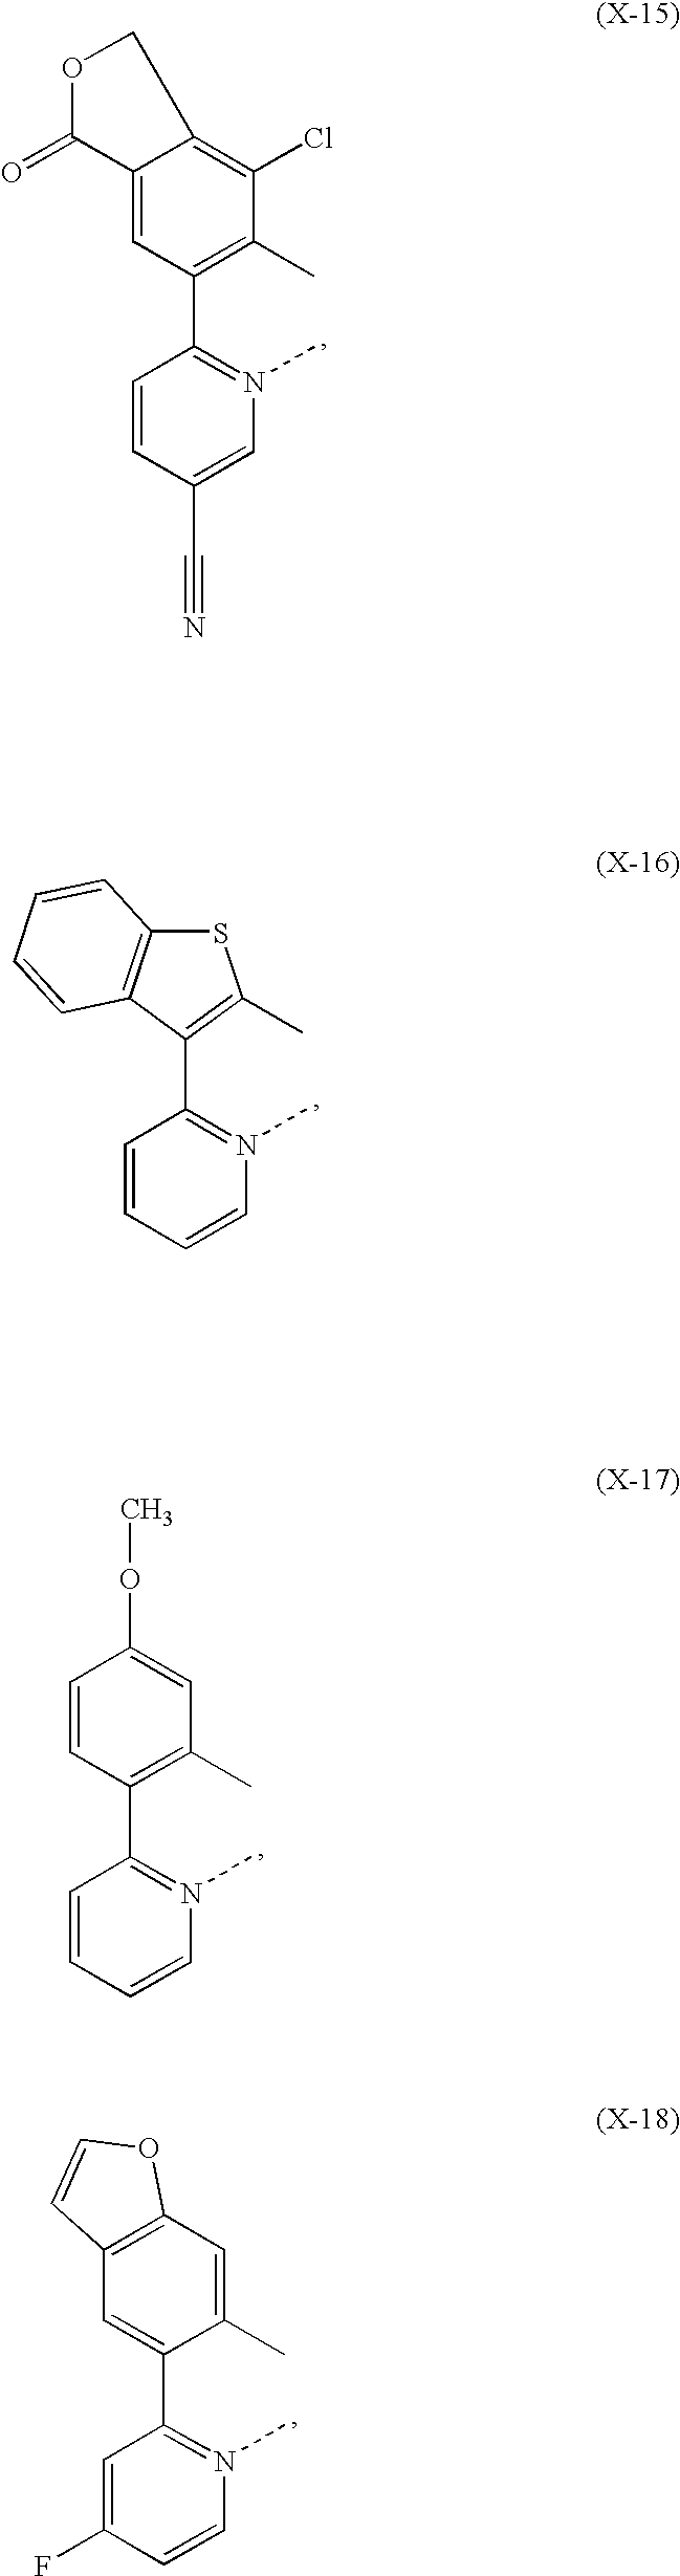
C1(C2=C(C)C(Cl)=C3C(=C2)C(=O)OC3)=N(C)C=C(C#N)C=C1.C1(C2=C(C)C=C(OC)C=C2)=N(C)C=CC=C1.C1(C2=CC3=C(C=C2C)OC=C3)=N(C)C=CC(F)=C1.C1(C2=C(C)SC3=C2C=CC=C3)=N(C)C=CC=C1
